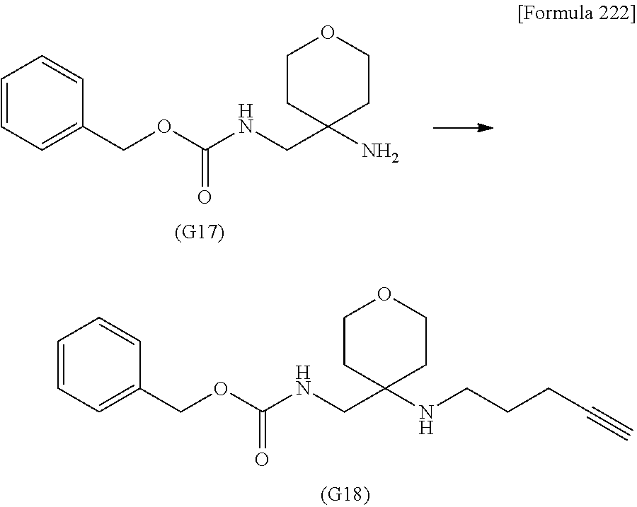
C1CC(N)(CNC(OCC2=CC=CC=C2)=O)CCO1.C1CC(NCCCC#C)(CNC(OCC2=CC=CC=C2)=O)CCO1
